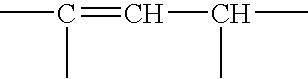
CC(=CC(C)C)C
